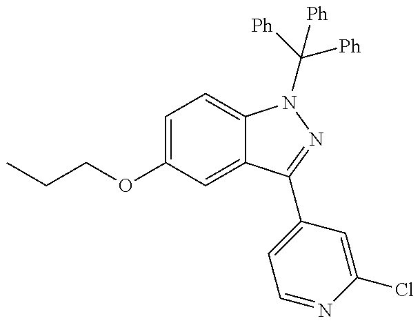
C(COC1=CC=C2C(=C1)C(C1=CC=NC(Cl)=C1)=NN2C([Ph])([Ph])[Ph])C
